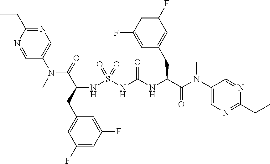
N(C(=O)C(CC1=CC(F)=CC(F)=C1)NS(NC(NC(C(N(C1=CN=C(CC)N=C1)C)=O)CC1=CC(F)=CC(F)=C1)=O)(=O)=O)(C)C1=CN=C(CC)N=C1
